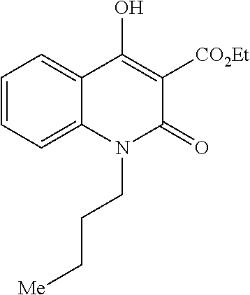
C1=CC=C2C(=C1)C(O)=C([CO2Et])C(=O)N2CCC[Me]
